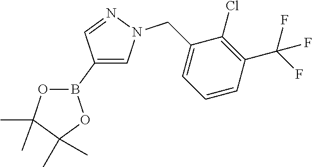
C1(B2OC(C)(C)C(C)(C)O2)=CN(CC2=CC=CC(C(F)(F)F)=C2Cl)N=C1
